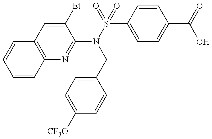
C1(N(S(=O)(C2=CC=C(C(=O)O)C=C2)=O)CC2=CC=C([CF3O])C=C2)=NC2=C(C=C1[Et])C=CC=C2
